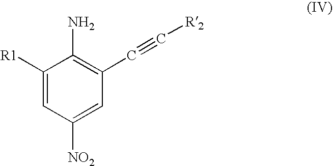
C1([R1])=CC([NO2])=CC(C#C[R2])=C1N
